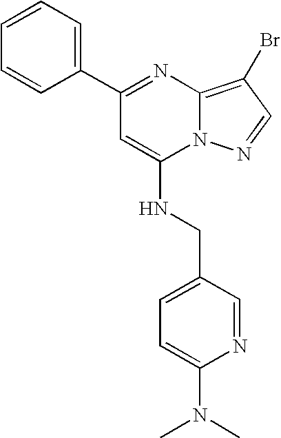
C1=CC=C(C2=NC3=C(Br)C=NN3C(NCC3=CC=C(N(C)C)N=C3)=C2)C=C1
